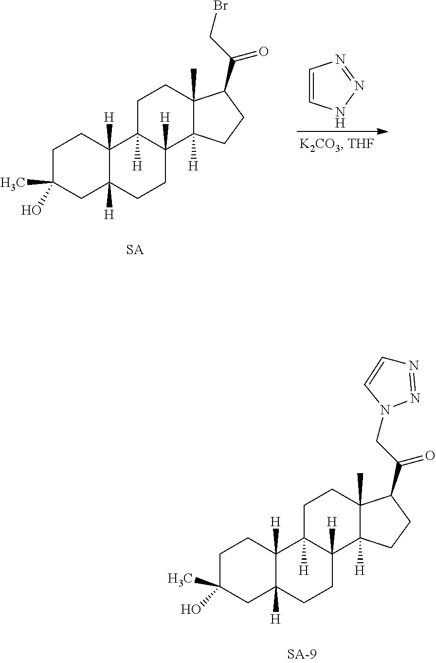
C1=CNN=N1.C1C(C)(O)CC2([H])C([H])(C1)C1([H])C([H])(CC2)C2([H])C(C)(CC1)C(C(=O)CBr)CC2.C1C(C)(O)CC2([H])C([H])(C1)C1([H])C([H])(CC2)C2([H])C(C)(CC1)C(C(=O)CN1N=NC=C1)CC2
